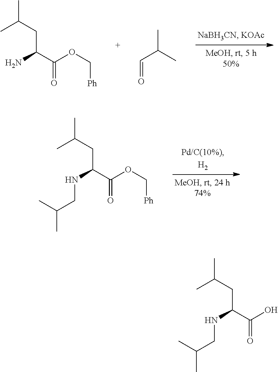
CC(CC(N)C(=O)OC[Ph])C.CC(C)C=O.CC(CC(NCC(C)C)C(=O)OC[Ph])C.CC(CC(NCC(C)C)C(=O)O)C
